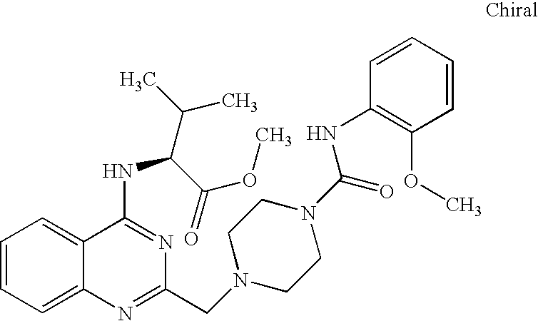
C1=CC=C2C(=C1)C(NC(C(C)C)C(=O)OC)=NC(CN1CCN(C(=O)NC3=C(OC)C=CC=C3)CC1)=N2
